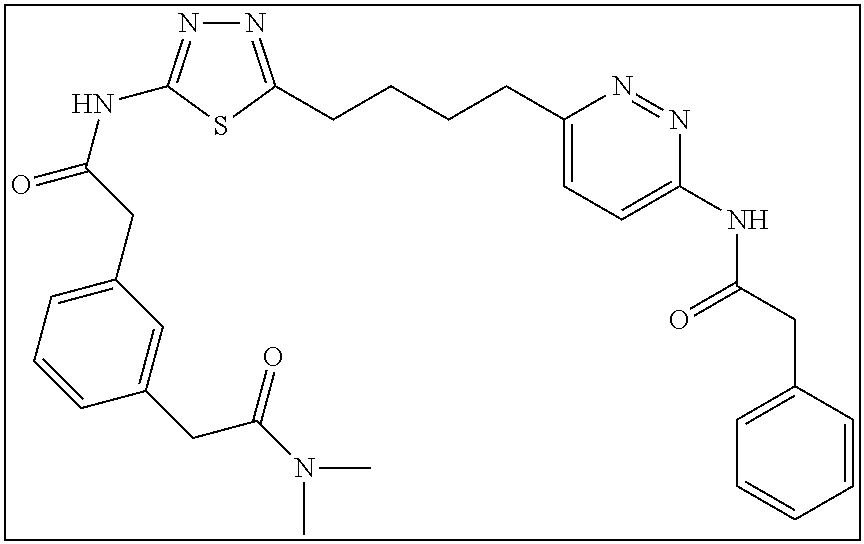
N1=C(CCCCC2=CC=C(NC(CC3=CC=CC=C3)=O)N=N2)SC(NC(=O)CC2=CC=CC(CC(N(C)C)=O)=C2)=N1
